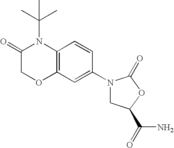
C12=C(C=CC(N3CC(C(N)=O)OC3=O)=C1)N(C(C)(C)C)C(=O)CO2
